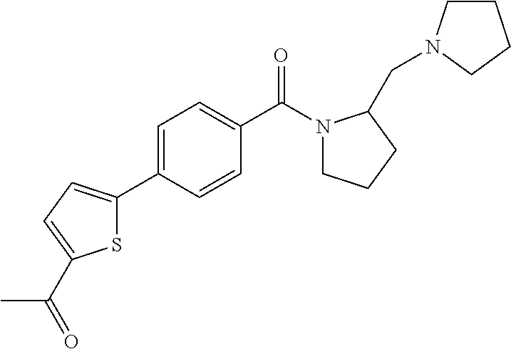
S1C(C2=CC=C(C(N3CCCC3CN3CCCC3)=O)C=C2)=CC=C1C(=O)C
